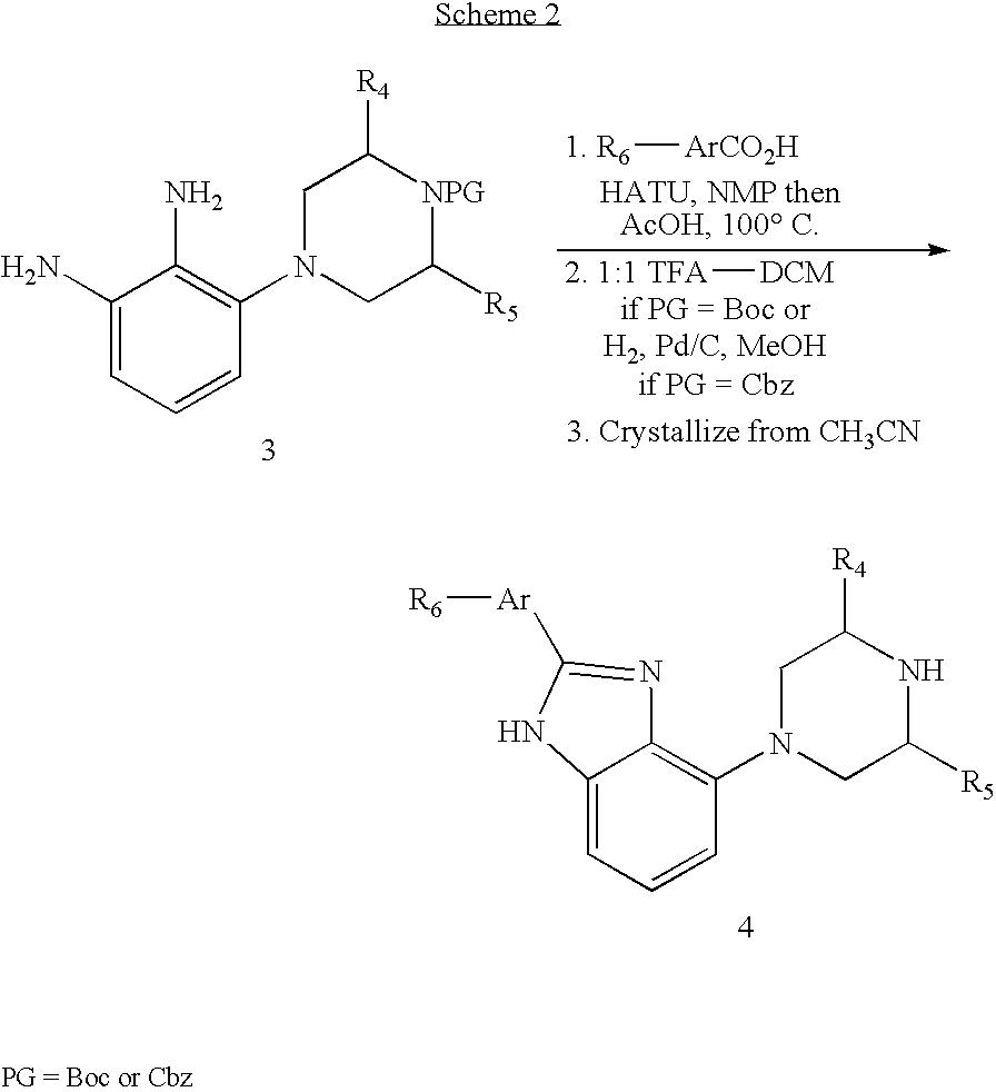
C1(N)=CC=CC(N2CC([R5])[NPG]C([R4])C2)=C1N.[1. R6][ArCO2H].[2. 1:1 TFA][DCM].C12=CC=CC(N3CC([R5])NC([R4])C3)=C1N=C([Ar][R6])N2
